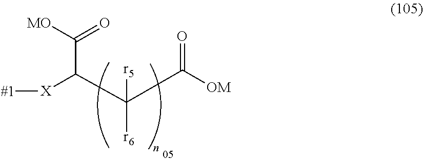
[#1][X]C(C(C([OM])=O)([r5])[r6])C([MO])=O
